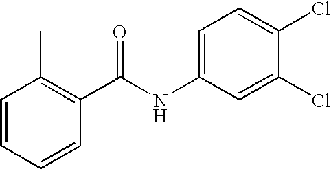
C1=CC=CC(C(NC2=CC=C(Cl)C(Cl)=C2)=O)=C1C
